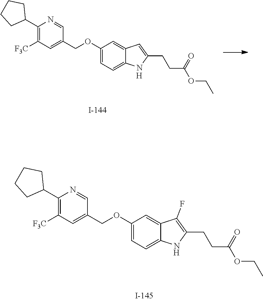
C1(OCC2=CC([F3C])=C(C3CCCC3)N=C2)=CC=C2C(=C1)C(F)=C(CCC(OCC)=O)N2.[H].C1(OCC2=CC([F3C])=C(C3CCCC3)N=C2)=CC=C2C(=C1)C=C(CCC(OCC)=O)N2.[H]
